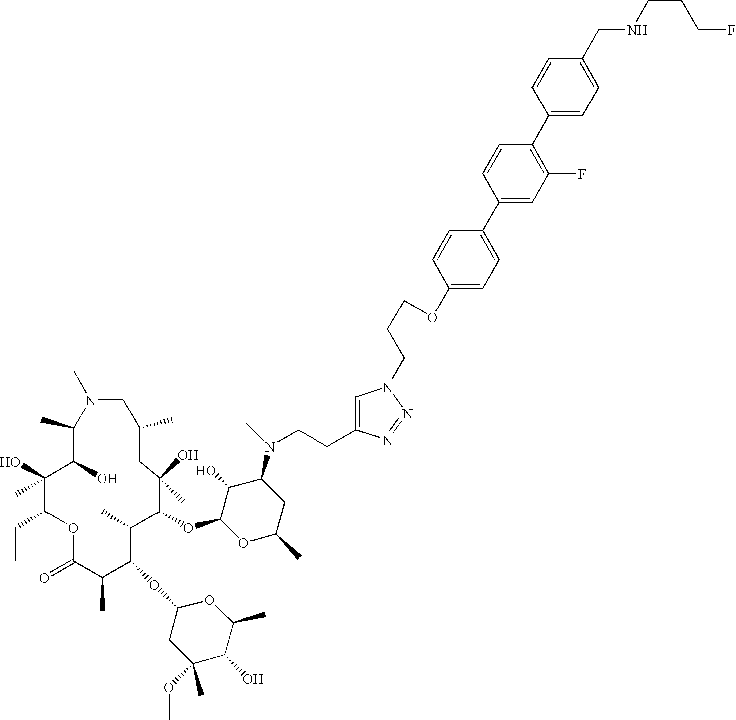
C1(C)C(O)C(O)(C)C(CC)OC(=O)C(C)C(OC2CC(C)(OC)C(O)C(C)O2)C(C)C(OC2OC(C)CC(N(C)CCC3=CN(CCCOC4=CC=C(C5=CC(F)=C(C6=CC=C(CNCCCF)C=C6)C=C5)C=C4)N=N3)C2O)C(O)(C)CC(C)CN1C
